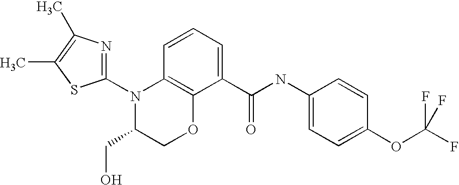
C12=C(C=CC=C1C(NC1=CC=C(OC(F)(F)F)C=C1)=O)N(C1=NC(C)=C(C)S1)C(CO)CO2
